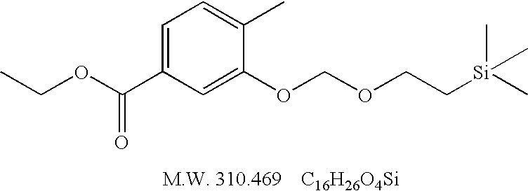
C1=C(C(OCC)=O)C=C(OCOCC[Si](C)(C)C)C(C)=C1.[C16H26O4Si]
